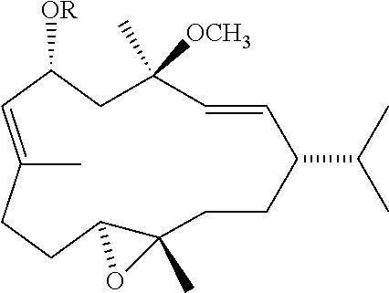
C1(C)=CC([OR])CC([OCH3])(C)C=CC(C(C)C)CCC2(C)C(CC1)O2
